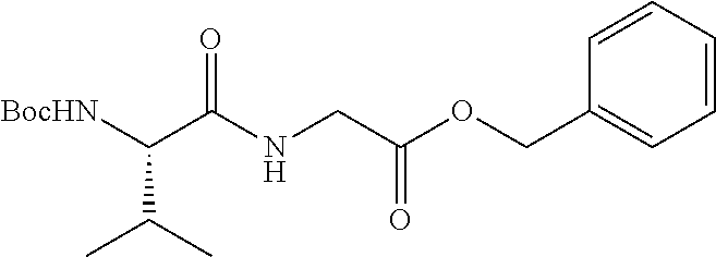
[BocHN]C(C(NCC(OCC1=CC=CC=C1)=O)=O)C(C)C
